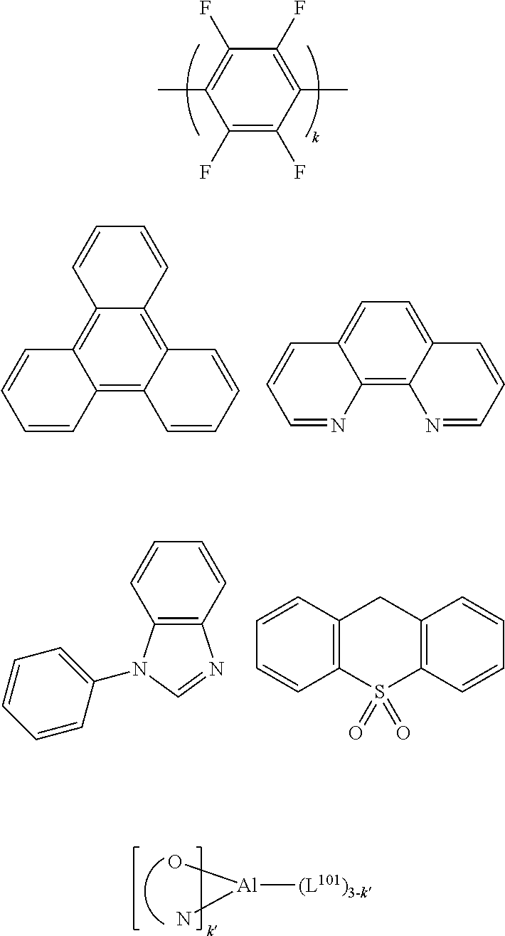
C1(F)=C(F)C(C)=C(F)C(F)=C1C.C12=C3C(=CC=C1C=CC=N2)C=CC=N3.C12=C3C(=C4C(=C1C=CC=C2)C=CC=C4)C=CC=C3.C1=CC2=C(C=C1)S(=O)(=O)C1=C(C2)C=CC=C1.C12=C(C=CC=C1)N=CN2C1=CC=CC=C1.[Al]([(L101)3-k])(O)N
